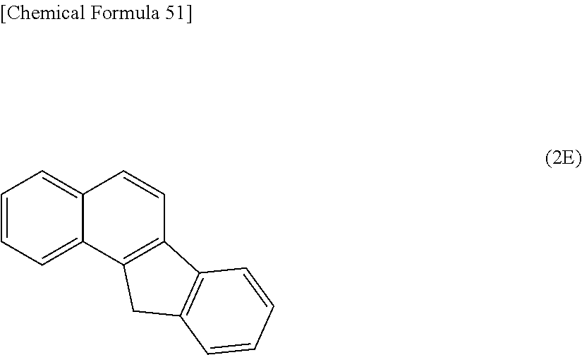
C1=CC=C2C(=C1)C=CC1=C2CC2=C1C=CC=C2
